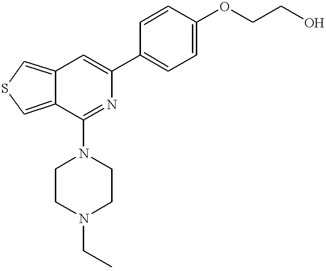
C12=CSC=C1C(N1CCN(CC)CC1)=NC(C1=CC=C(OCCO)C=C1)=C2
